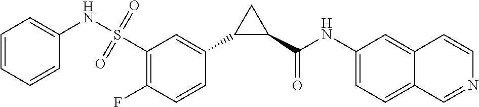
FC1=C(S(NC2=CC=CC=C2)(=O)=O)C=C(C2C(C(NC3=CC=C4C(=C3)C=CN=C4)=O)C2)C=C1
